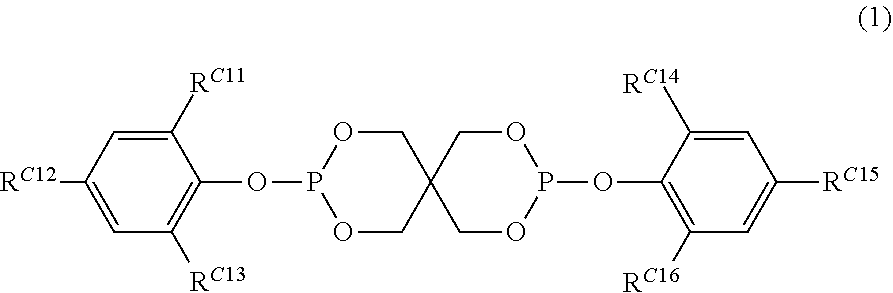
C1([RC11])=CC([RC12])=CC([RC13])=C1OP1OCC2(CO1)COP(OC1=C([RC16])C=C([RC15])C=C1[RC14])OC2
